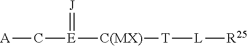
[J]=[E](C[A])[C(MX)][T][L][R25]
